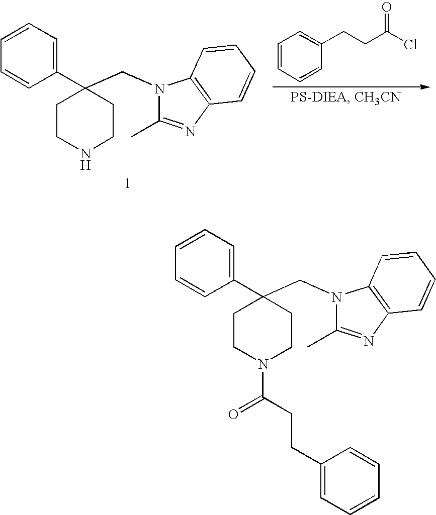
C1=CC=CC(CCC(Cl)=O)=C1.C1(C2(CN3C(C)=NC4=C3C=CC=C4)CCNCC2)=CC=CC=C1.C1(C2(CN3C(C)=NC4=C3C=CC=C4)CCN(C(=O)CCC3=CC=CC=C3)CC2)=CC=CC=C1
